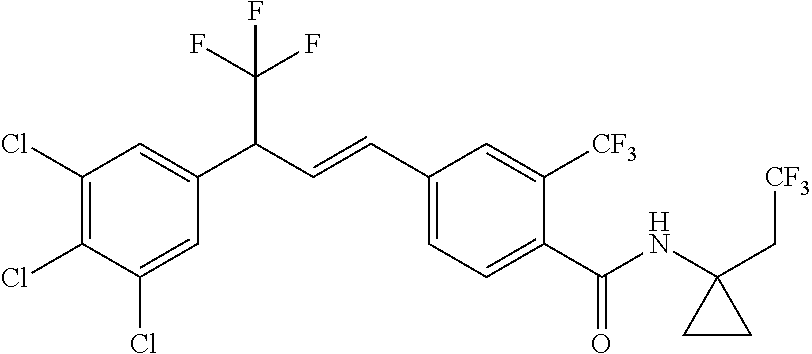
C1(Cl)=C(Cl)C(Cl)=CC(C(C=CC2=CC=C(C(=O)NC3(C[CF3])CC3)C([CF3])=C2)C(F)(F)F)=C1
